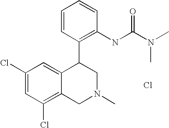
C1(Cl)=C2C(=CC(Cl)=C1)C(C1=C(NC(N(C)C)=O)C=CC=C1)CN(C)C2.Cl
